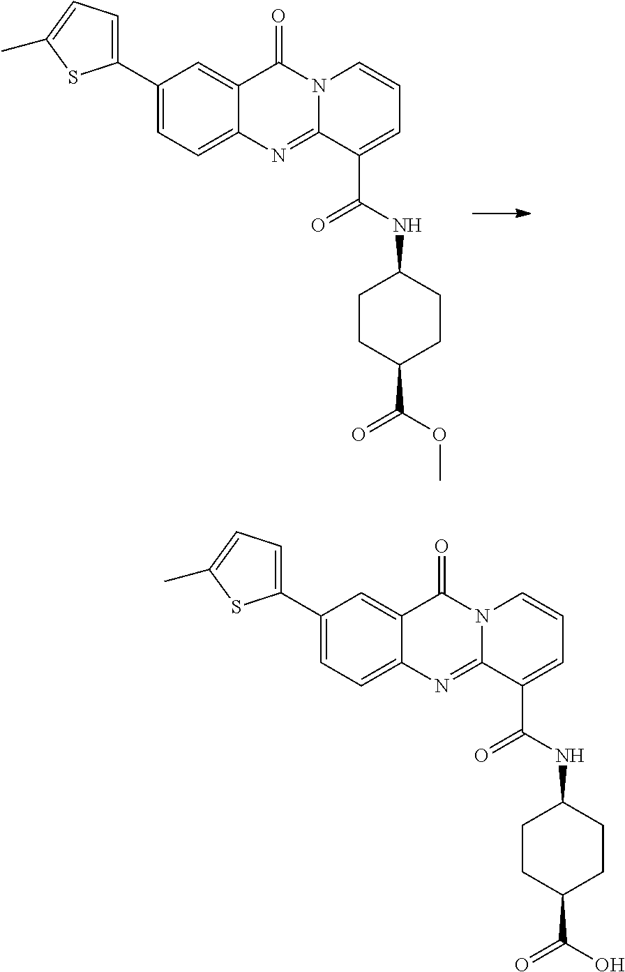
C1(C2=CC=C3C(=C2)C(=O)N2C(=N3)C(C(NC3CCC(C(O)=O)CC3)=O)=CC=C2)=CC=C(C)S1.C1(C2=CC=C3C(=C2)C(=O)N2C(=N3)C(C(NC3CCC(C(OC)=O)CC3)=O)=CC=C2)=CC=C(C)S1
